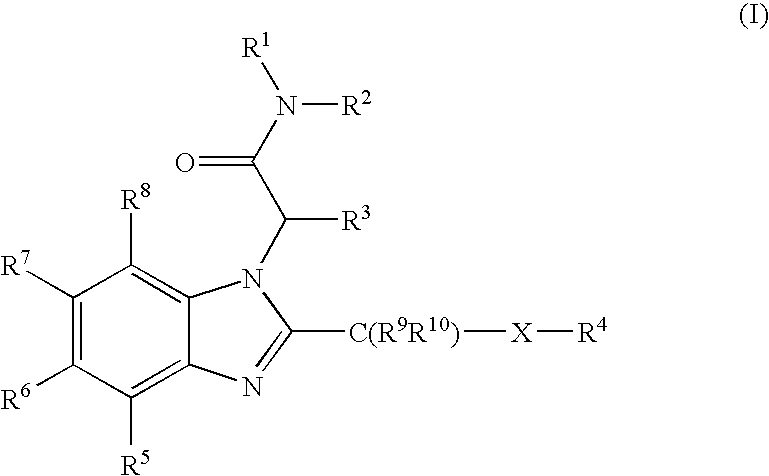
C1([R7])=C([R6])C([R5])=C2C(=C1[R8])N(C(C(=O)N([R2])[R1])[R3])C([C(R9R10)][X][R4])=N2
